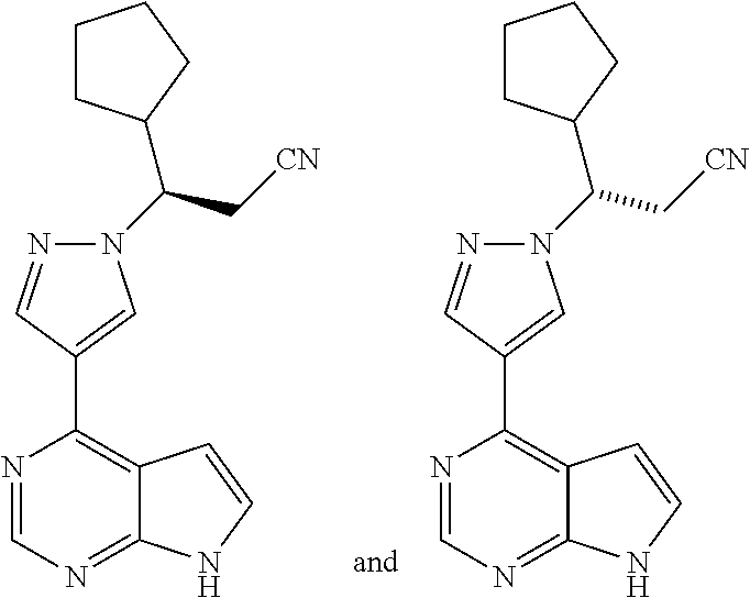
N1=CN=C2C(=C1C1=CN(C(C[CN])C3CCCC3)N=C1)C=CN2.N1=CN=C2C(=C1C1=CN(C(C[CN])C3CCCC3)N=C1)C=CN2
